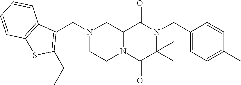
C12N(C(=O)C(C)(C)N(CC3=CC=C(C)C=C3)C1=O)CCN(CC1=C(CC)SC3=C1C=CC=C3)C2
